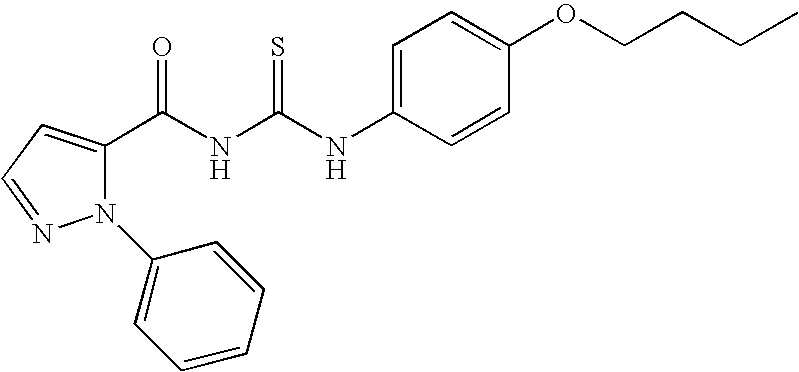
N(C(NC(=O)C1=CC=NN1C1=CC=CC=C1)=S)C1=CC=C(OCCCC)C=C1
